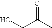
OCC(C)=O
